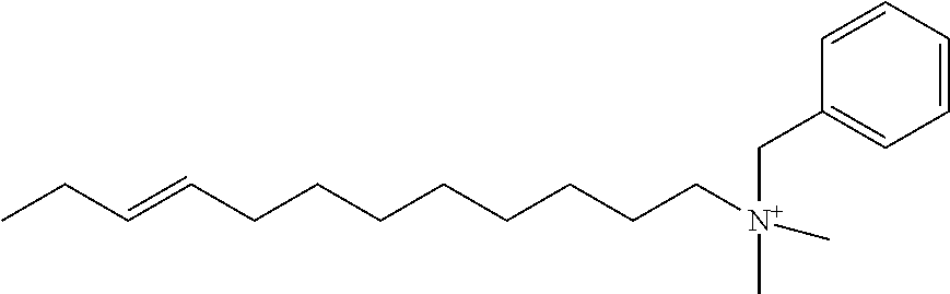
C(CCCCCC[N+](CC1=CC=CC=C1)(C)C)CC=CCC
